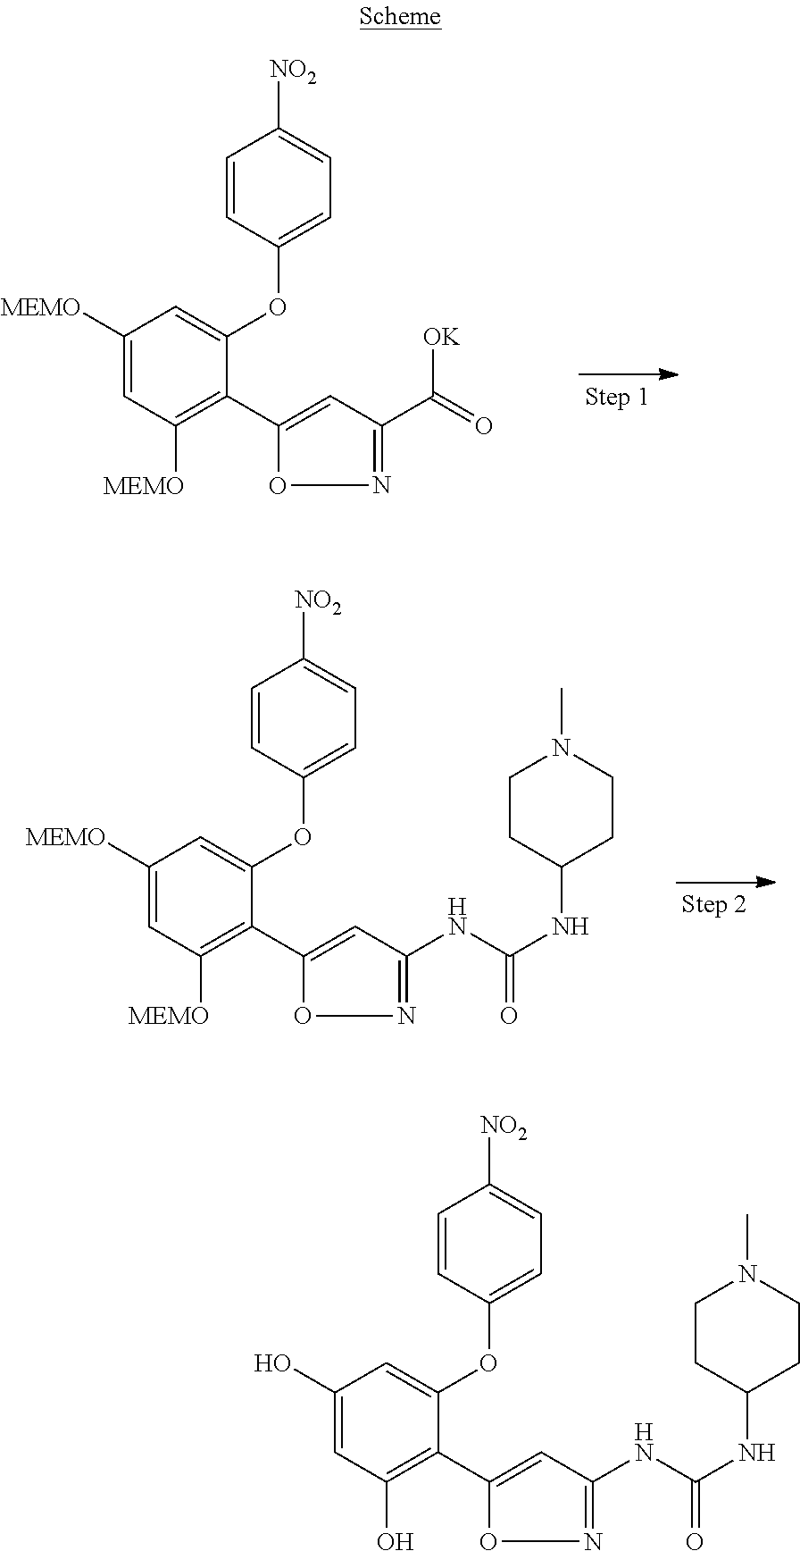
C1([MEMO])=CC([MEMO])=C(C2=CC(C(=O)[OK])=NO2)C(OC2=CC=C([NO2])C=C2)=C1.C1([MEMO])=CC([MEMO])=C(C2=CC(NC(NC3CCN(C)CC3)=O)=NO2)C(OC2=CC=C([NO2])C=C2)=C1.C1(O)=CC(O)=C(C2=CC(NC(NC3CCN(C)CC3)=O)=NO2)C(OC2=CC=C([NO2])C=C2)=C1
